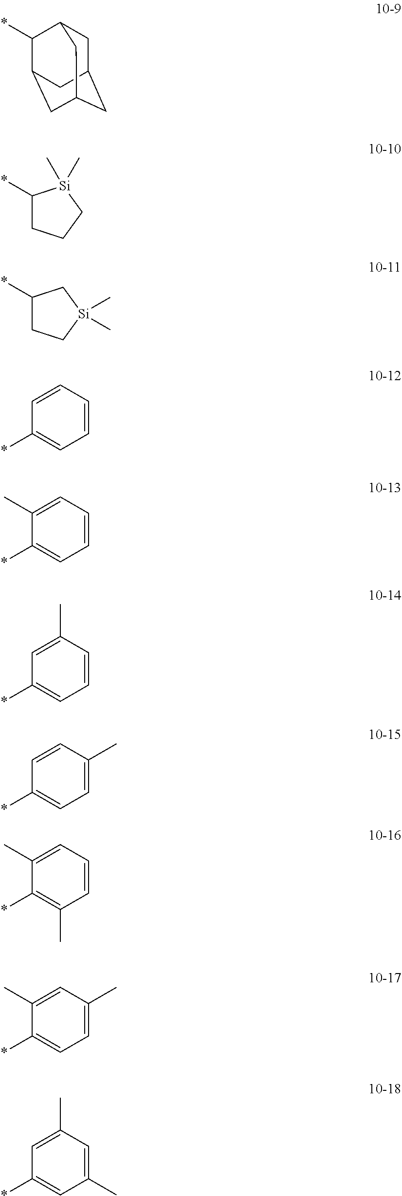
*C1C2CC3CC(CC1C3)C2.*C1CCC[Si]1(C)C.*C1CC[Si](C)(C)C1.C1=CC=CC=C1*.C1(C)=CC=CC=C1*.C1=C(C)C=CC=C1*.C1=CC(C)=CC=C1*.C1(C)=CC=CC(C)=C1*.C1(C)=CC(C)=CC=C1*.C1=C(C)C=C(C)C=C1*
